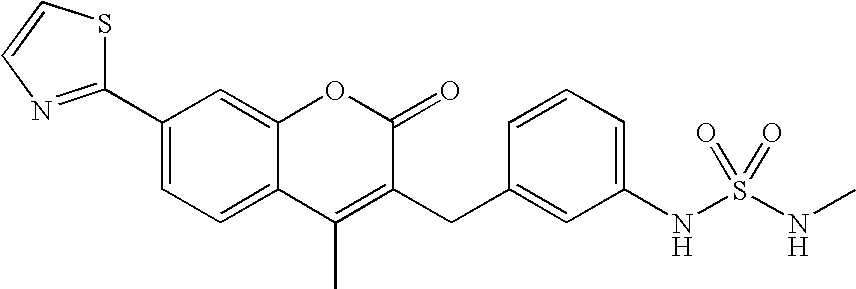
C12=CC=C(C3=NC=CS3)C=C1OC(=O)C(CC1=CC(NS(=O)(NC)=O)=CC=C1)=C2C
